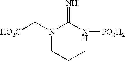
[HO2C]CN(C(N[PO3H2])=N)CCC
